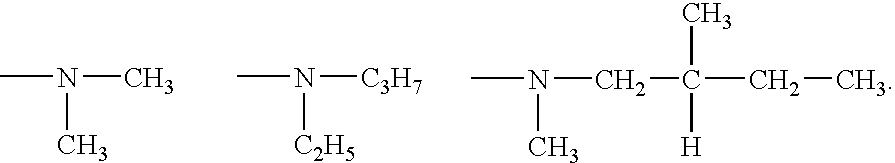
CN(C)C.CN([C3H7])[C2H5].CN(CC([H])(CC)C)C
